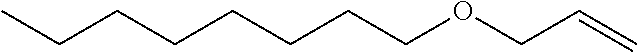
CCCCCCCCOCC=C
